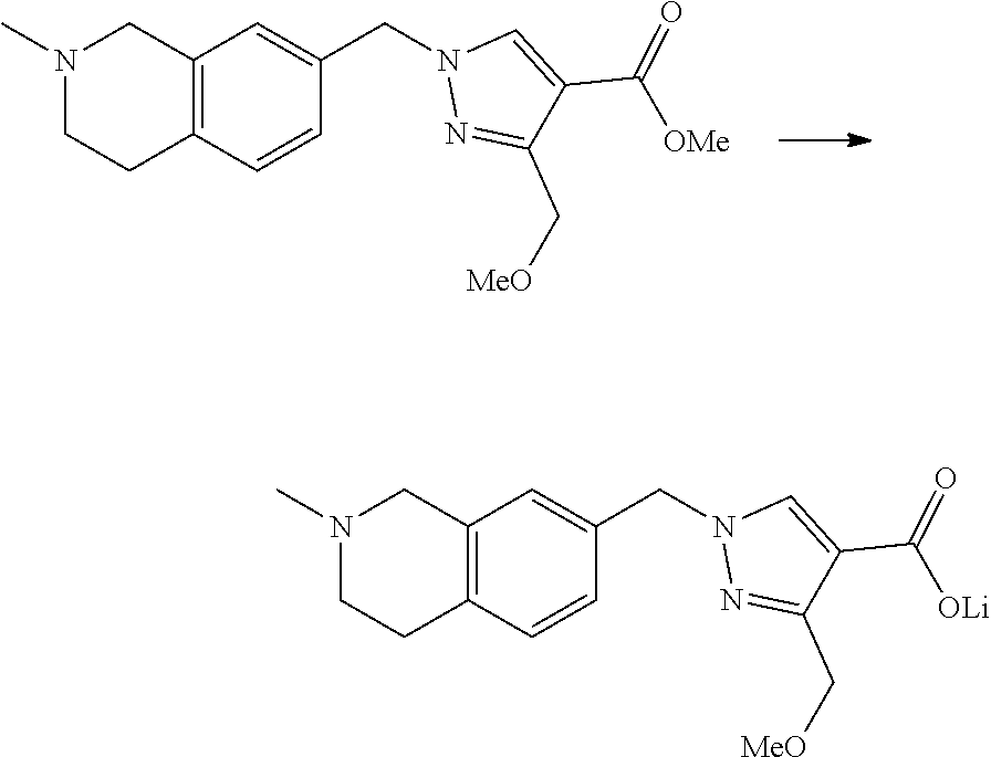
N1(C)CCC2=C(C1)C=C(CN1N=C(C[MeO])C(C([OMe])=O)=C1)C=C2.N1(C)CCC2=C(C1)C=C(CN1N=C(C[MeO])C(C([OLi])=O)=C1)C=C2
